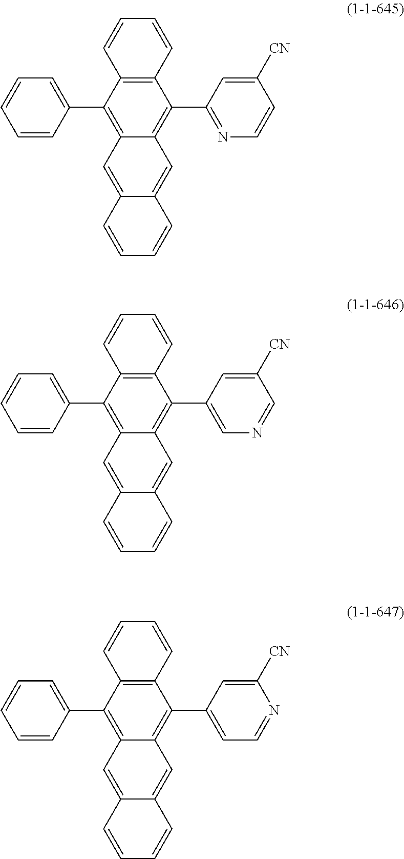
C12=C(C(C3=CC=CC=C3)=C3C(=C1C1=NC=CC([CN])=C1)C=C1C(=C3)C=CC=C1)C=CC=C2.C12=C(C(C3=CC=CC=C3)=C3C(=C1C1=CN=CC([CN])=C1)C=C1C(=C3)C=CC=C1)C=CC=C2.C12=C(C(C3=CC=CC=C3)=C3C(=C1C1=CC=NC([CN])=C1)C=C1C(=C3)C=CC=C1)C=CC=C2
